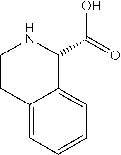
C1CNC(C(O)=O)C2=CC=CC=C12
